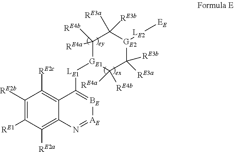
C1([RE2b])=C([RE1])C([RE2a])=C2C(=C1[RE2c])C([LE1][GE1]1C([RE4b])([RE4a])C([RE3a])([RE3b])[GE2]([LE2][EE])C([RE3b])([RE3a])C1([RE4b])[RE4a])=[BE][AE]=N2
